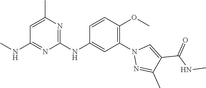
C1(NC2=CC(N3N=C(C)C(C(NC)=O)=C3)=C(OC)C=C2)=NC(C)=CC(NC)=N1
